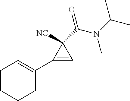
C1CCCC(C2=CC2([NC])C(N(C(C)C)C)=O)=C1
